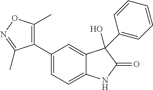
C1=C(C2=C(C)ON=C2C)C=C2C(=C1)NC(=O)C2(O)C1=CC=CC=C1
